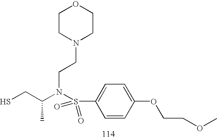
SCC(N(S(C1=CC=C(OCCOC)C=C1)(=O)=O)CCN1CCOCC1)C
